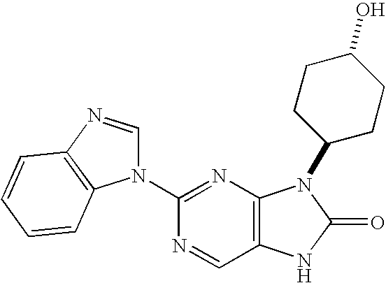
C12=C(N=C(N3C=NC4=C3C=CC=C4)N=C1)N(C1CCC(O)CC1)C(=O)N2
